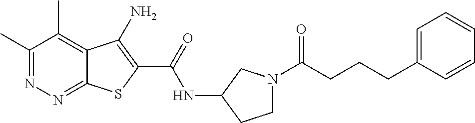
C1(C)=NN=C2C(=C1C)C(N)=C(C(=O)NC1CCN(C(=O)CCCC3=CC=CC=C3)C1)S2
